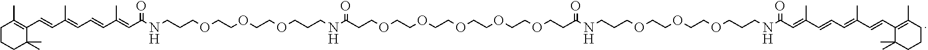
C1CCC(C)(C)C(C=CC(=CC=CC(=CC(NCCCOCCOCCOCCCNC(CCOCCOCCOCCOCCOCCC(NCCCOCCOCCOCCCNC(=O)C=C(C=CC=C(C)C=CC2=C(C)CCCC2(C)C)C)=O)=O)=O)C)C)=C1C
